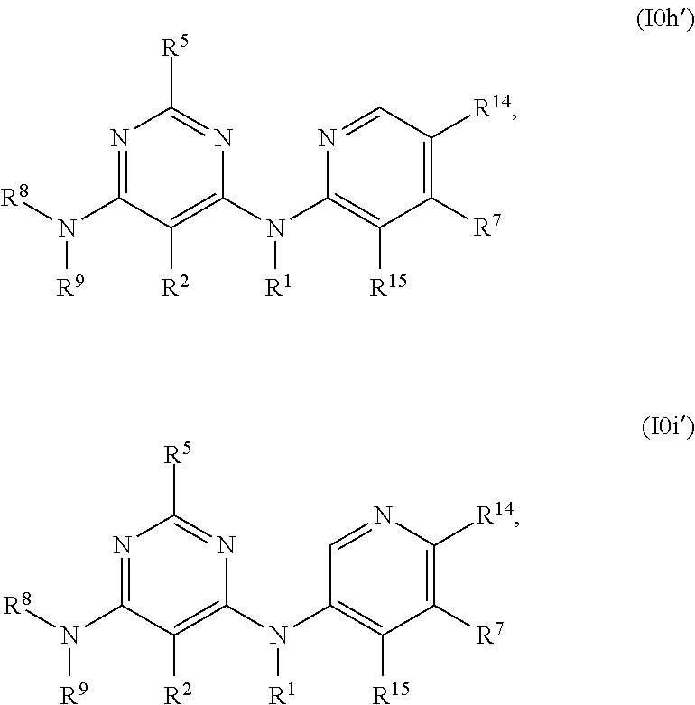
N1=C([R5])N=C(N([R8])[R9])C([R2])=C1N(C1=C([R15])C([R7])=C([R14])C=N1)[R1].N1=C([R5])N=C(N([R8])[R9])C([R2])=C1N(C1=C([R15])C([R7])=C([R14])N=C1)[R1]
